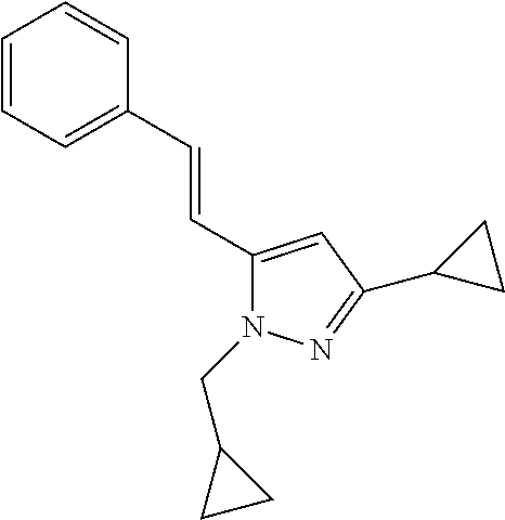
C1(C=CC2=CC=CC=C2)=CC(C2CC2)=NN1CC1CC1
